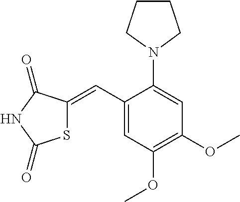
C1(C=C2SC(=O)NC2=O)=CC(OC)=C(OC)C=C1N1CCCC1
